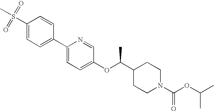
C1(S(C)(=O)=O)=CC=C(C2=CC=C(OC(C3CCN(C(OC(C)C)=O)CC3)C)C=N2)C=C1
